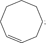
C1C=CCCCCC1
